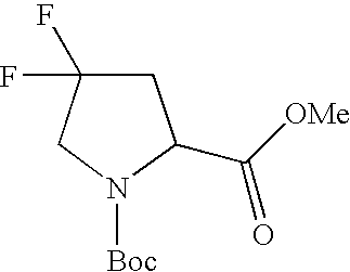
C1C(F)(F)CN([Boc])C1C([OMe])=O
